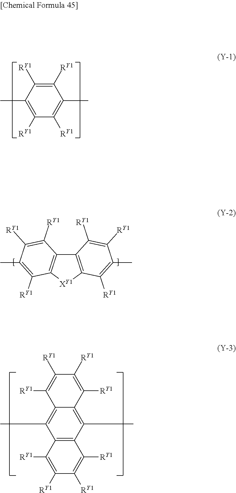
C1([RY1])=C([RY1])C(C)=C([RY1])C([RY1])=C1C.C12=C([XY1]C3=C1C([RY1])=C([RY1])C(C)=C3[RY1])C([RY1])=C(C)C([RY1])=C2[RY1].C12=C(C(C)=C3C(=C1C)C([RY1])=C([RY1])C([RY1])=C3[RY1])C([RY1])=C([RY1])C([RY1])=C2[RY1]
